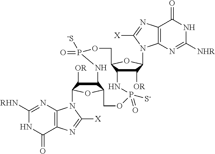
C1([RHN])=NC2=C(C(=O)N1)N=C([X])N2C1C([OR])C2C(O1)COP(=O)([S-])NC1C([OR])C(N3C4=C(N=C3[X])C(=O)NC([NHR])=N4)OC1COP(=O)([S-])N2
